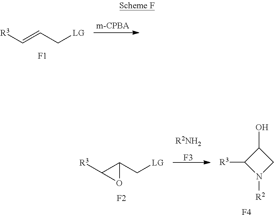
[R3]C=CC[LG].[F1].[R2NH2].[F3].[R3]C1C(C[LG])O1.[F2].C1(O)C([R3])N([R2])C1.[F4]
